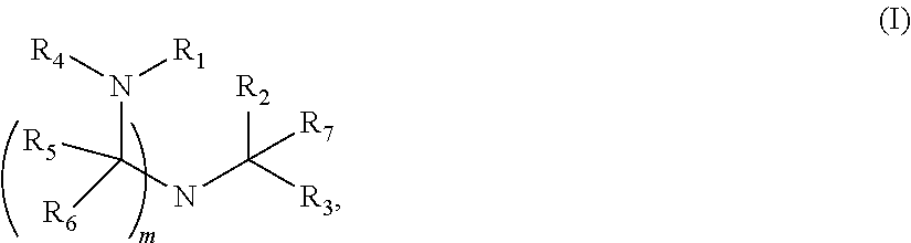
C(NC([R3])([R2])[R7])(N([R1])[R4])([R5])[R6]
